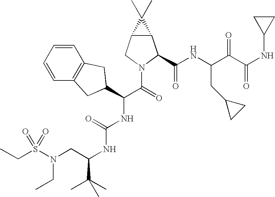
C(C)S(=O)(N(CC)CC(NC(=O)NC(C(N1C(C(=O)NC(CC2CC2)C(=O)C(=O)NC2CC2)C2C(C1)C2(C)C)=O)C1CC2=C(C=CC=C2)C1)C(C)(C)C)=O
